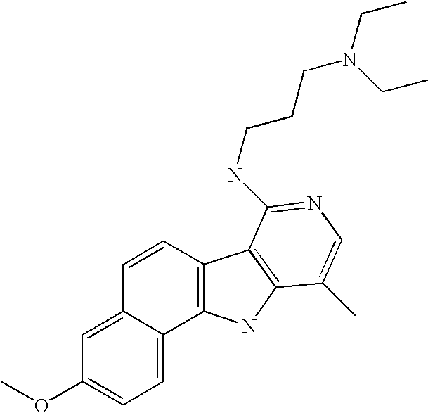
C1=C2C(=CC(OC)=C1)C=CC1=C2NC2=C1C(NCCCN(CC)CC)=NC=C2C
